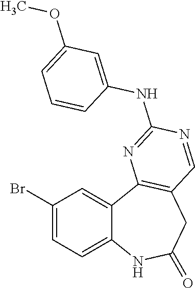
C12=CC=C(Br)C=C1C1=C(CC(=O)N2)C=NC(NC2=CC(OC)=CC=C2)=N1
